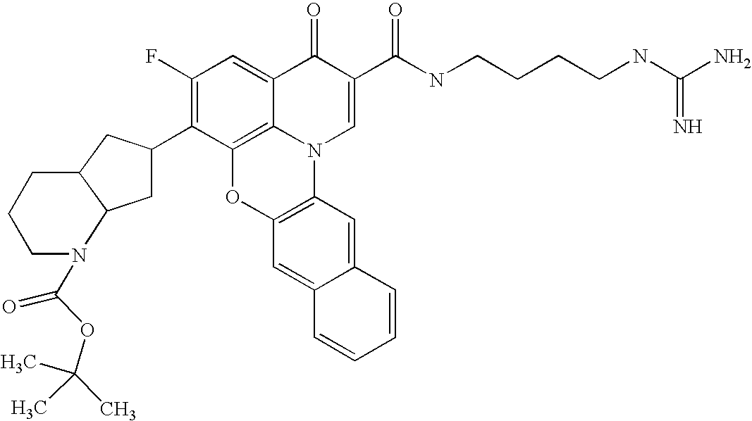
C1(F)=C(C2CC3C(C2)CCCN3C(OC(C)(C)C)=O)C2=C3C(=C1)C(=O)C(C(NCCCCNC(N)=N)=O)=CN3C1=C(O2)C=C2C(=C1)C=CC=C2
